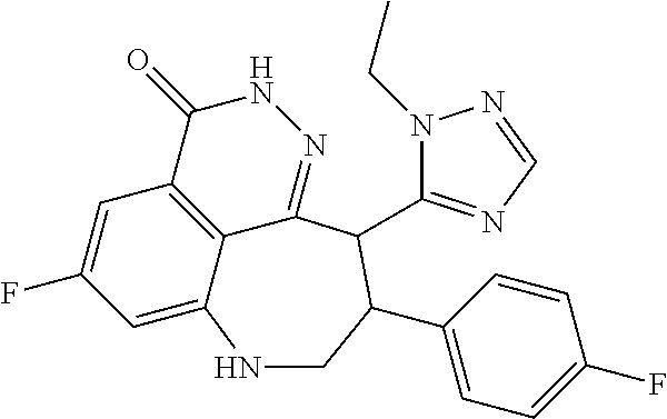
C1=C2C3=C(C=C1F)C(=O)NN=C3C(C1=NC=NN1CC)C(C1=CC=C(F)C=C1)CN2
